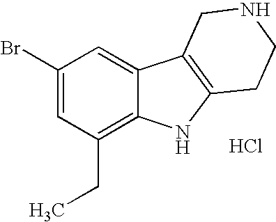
C1(Br)=CC(CC)=C2C(=C1)C1=C(N2)CCNC1.Cl
